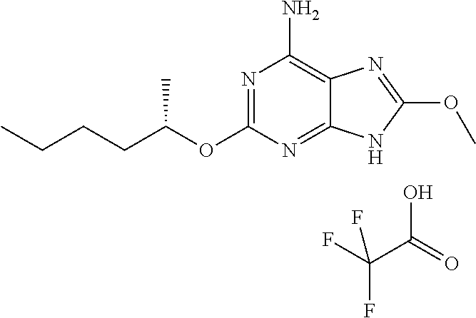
N1=C(OC(CCCC)C)N=C2C(=C1N)N=C(OC)N2.OC(=O)C(F)(F)F
